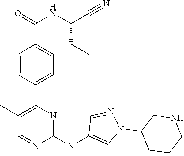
C1(C2=C(C)C=NC(NC3=CN(C4CCCNC4)N=C3)=N2)=CC=C(C(=O)NC(C#N)CC)C=C1
